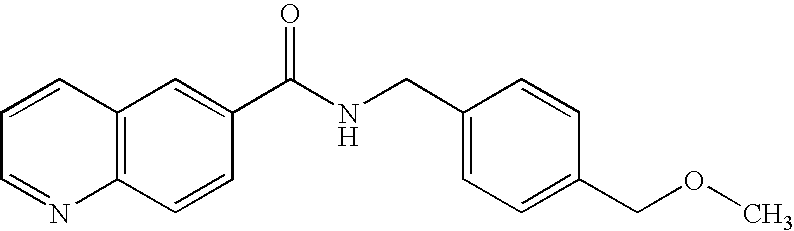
C1=CC=NC2=C1C=C(C(NCC1=CC=C(COC)C=C1)=O)C=C2
